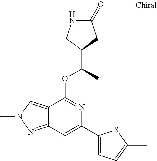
N1C(=O)CC(C(C)OC2=NC(C3=CC=C(C)S3)=CC3=NN(C)C=C23)C1
